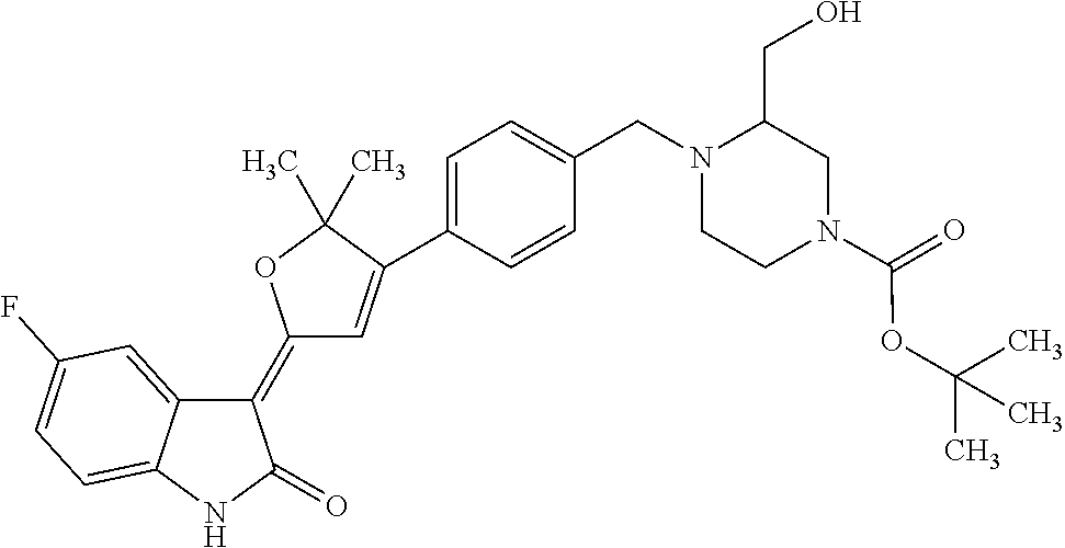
C1(=C2C=C(C3=CC=C(CN4C(CO)CN(C(=O)OC(C)(C)C)CC4)C=C3)C(C)(C)O2)C2=CC(F)=CC=C2NC1=O
